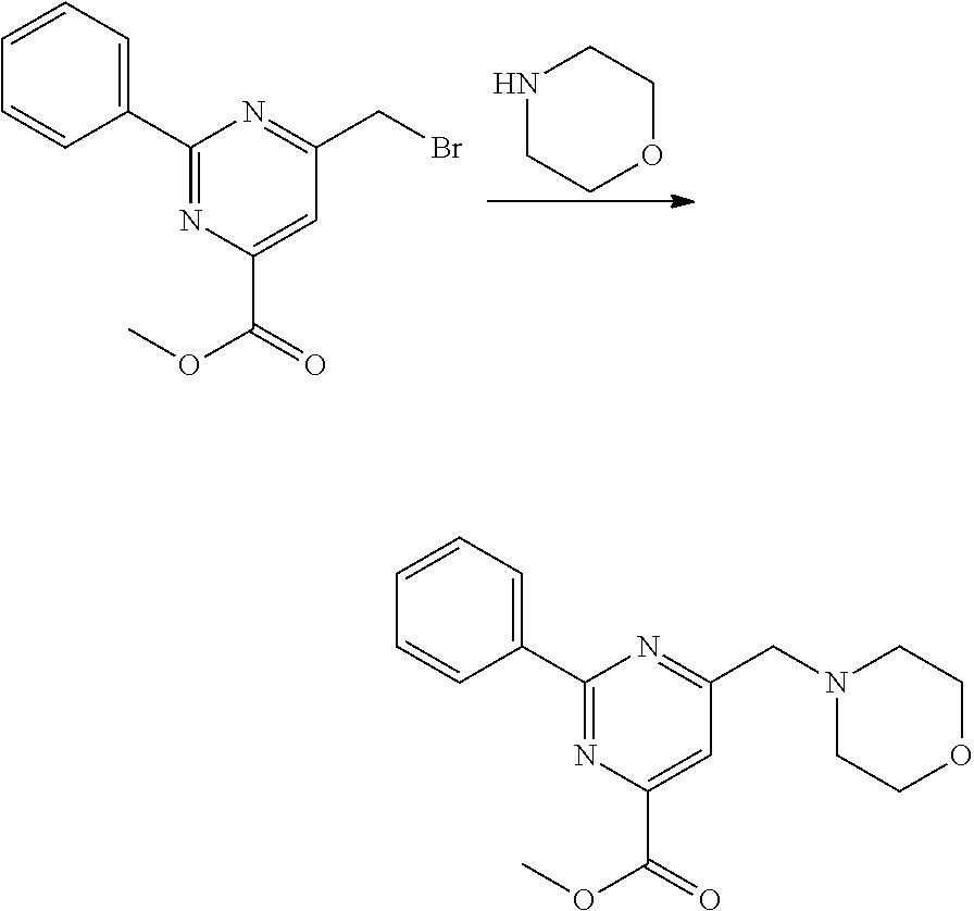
C1=CC=C(C2=NC(C(OC)=O)=CC(CBr)=N2)C=C1.N1CCOCC1.C1=CC=C(C2=NC(C(OC)=O)=CC(CN3CCOCC3)=N2)C=C1
